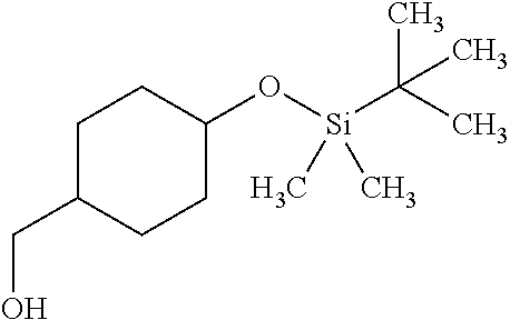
C1C(CO)CCC(O[Si](C(C)(C)C)(C)C)C1
